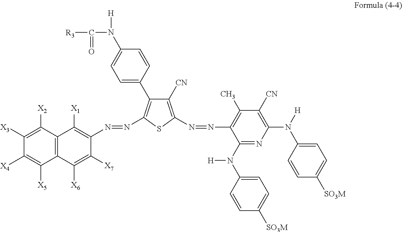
C1(N(C([R3])=O)[H])=CC=C(C2=C(N=NC3=C([X1])C4=C(C([X6])=C3[X7])C([X5])=C([X4])C([X3])=C4[X2])SC(N=NC3=C(C)C([CN])=C(N([H])C4=CC=C([SO3M])C=C4)N=C3N([H])C3=CC=C([SO3M])C=C3)=C2[CN])C=C1
